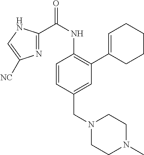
C1=CC(CN2CCN(C)CC2)=CC(C2=CCCCC2)=C1NC(C1=NC([NC])=CN1)=O
